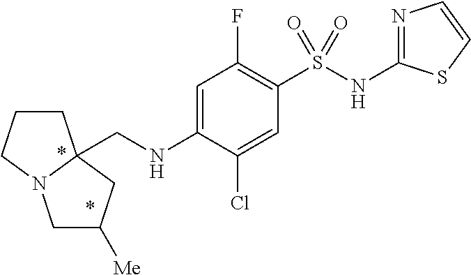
N1=C(NS(C2=C(F)C=C(NCC34CC([Me])CN3CCC4)C(Cl)=C2)(=O)=O)SC=C1
